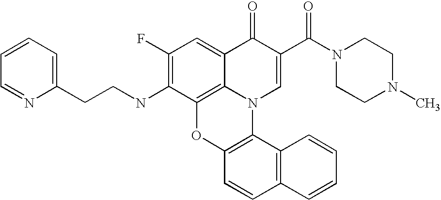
C1(F)=C(NCCC2=CC=CC=N2)C2=C3C(=C1)C(=O)C(C(N1CCN(C)CC1)=O)=CN3C1=C(O2)C=CC2=C1C=CC=C2
